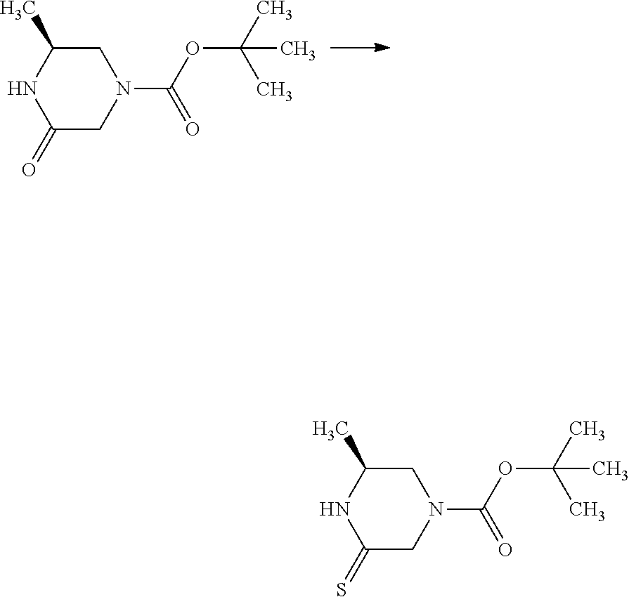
C1(=O)CN(C(OC(C)(C)C)=O)CC(C)N1.C1(=S)CN(C(OC(C)(C)C)=O)CC(C)N1
